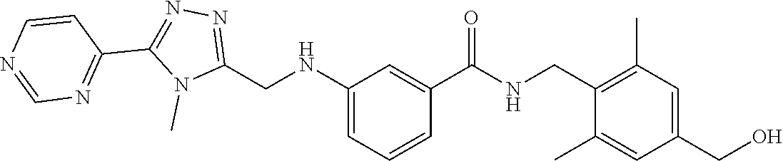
N1(C)C(CNC2=CC=CC(C(=O)NCC3=C(C)C=C(CO)C=C3C)=C2)=NN=C1C1=NC=NC=C1
